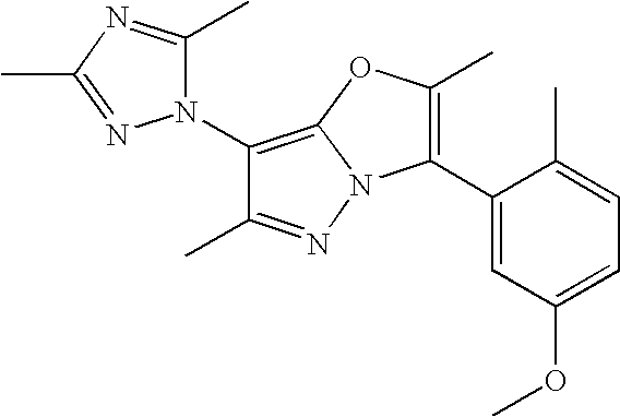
C1(N2C(C)=NC(C)=N2)=C2N(N=C1C)C(C1=CC(OC)=CC=C1C)=C(C)O2
